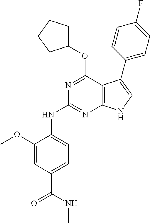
N1=C(OC2CCCC2)C2=C(N=C1NC1=CC=C(C(NC)=O)C=C1OC)NC=C2C1=CC=C(F)C=C1
